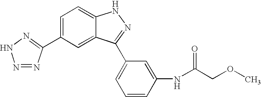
C1=C(C2=NNN=N2)C=C2C(=C1)NN=C2C1=CC=CC(NC(COC)=O)=C1
